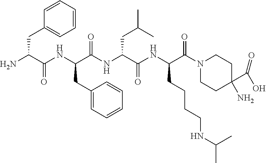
C1=CC(CC(N)C(NC(C(NC(C(NC(C(N2CCC(C(O)=O)(N)CC2)=O)CCCCNC(C)C)=O)CC(C)C)=O)CC2=CC=CC=C2)=O)=CC=C1
